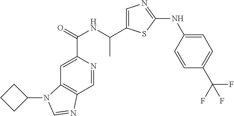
C1=NC(C(=O)NC(C)C2=CN=C(NC3=CC=C(C(F)(F)F)C=C3)S2)=CC2=C1N=CN2C1CCC1
